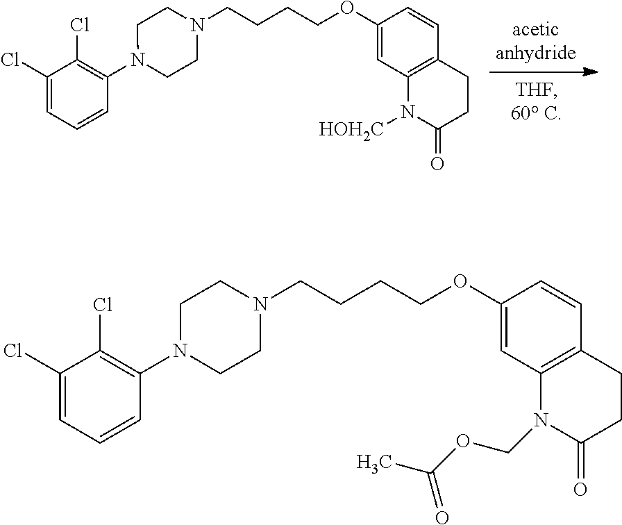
C1(Cl)=CC=CC(N2CCN(CCCCOC3=CC4=C(C=C3)CCC(=O)N4COC(C)=O)CC2)=C1Cl.C1(Cl)=CC=CC(N2CCN(CCCCOC3=CC4=C(C=C3)CCC(=O)N4[HOH2C])CC2)=C1Cl
